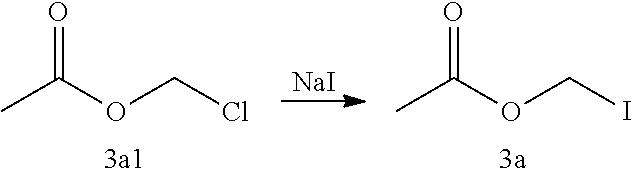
O=C(OCI)C.O=C(OCCl)C.[NaI]
